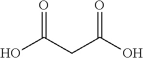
O=C(CC(O)=O)O
